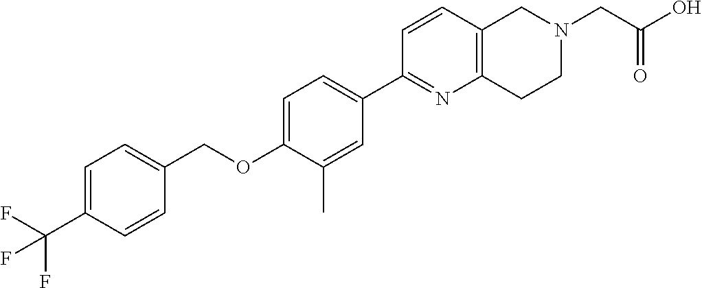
C1=C(C(F)(F)F)C=CC(COC2=CC=C(C3=NC4=C(C=C3)CN(CC(O)=O)CC4)C=C2C)=C1
